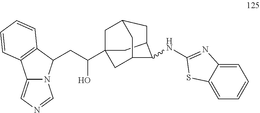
C12=CN=CN1C(CC(O)C13CC4CC(C1)C(NC1=NC5=CC=CC=C5S1)C(C3)C4)C1=C2C=CC=C1
